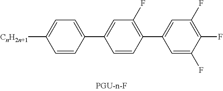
C1([CnH2n+1])=CC=C(C2=CC(F)=C(C3=CC(F)=C(F)C(F)=C3)C=C2)C=C1
